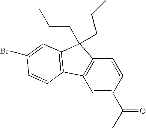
C1=C(C(C)=O)C=CC2=C1C1=C(C2(CCC)CCC)C=C(Br)C=C1
